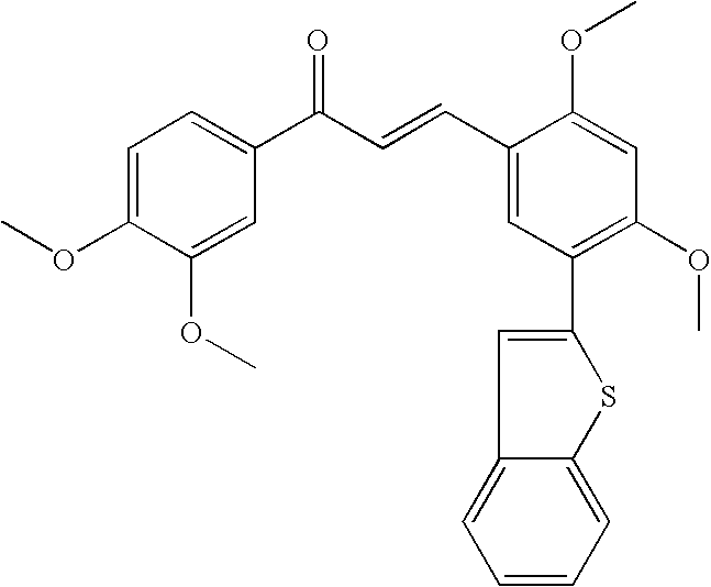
C1(C=CC(C2=CC=C(OC)C(OC)=C2)=O)=CC(C2=CC3=CC=CC=C3S2)=C(OC)C=C1OC
